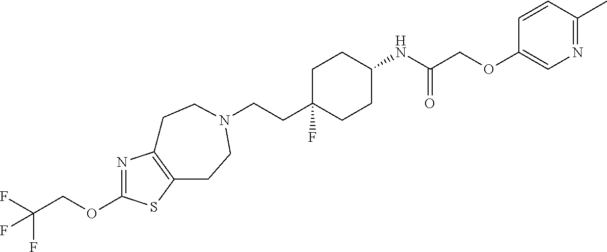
C(CC1(F)CCC(NC(COC2=CN=C(C)C=C2)=O)CC1)N1CCC2=C(N=C(OCC(F)(F)F)S2)CC1
